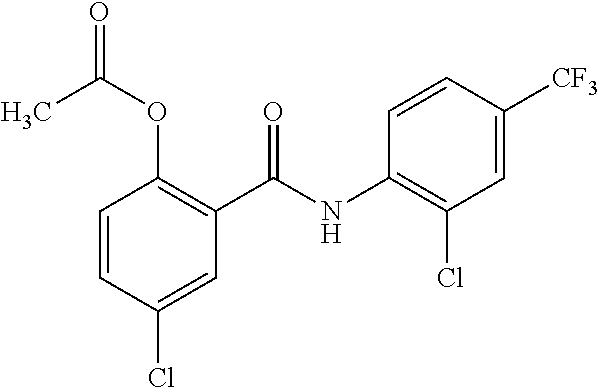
C1=CC(Cl)=CC(C(NC2=C(Cl)C=C([CF3])C=C2)=O)=C1OC(=O)C
